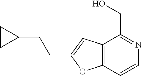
C12=C(C=CN=C1CO)OC(CCC1CC1)=C2
